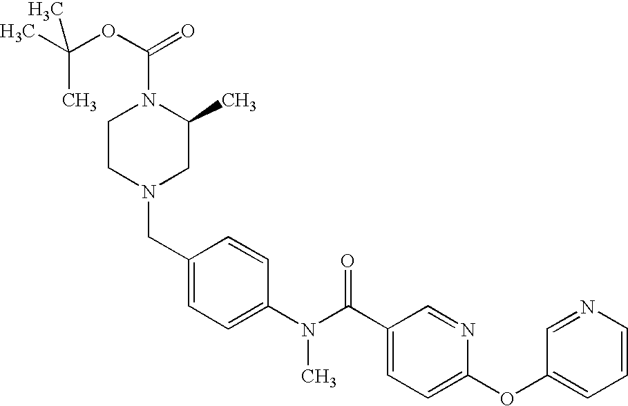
CC(OC(=O)N1CCN(CC2=CC=C(N(C(C3=CC=C(OC4=CC=CN=C4)N=C3)=O)C)C=C2)CC1C)(C)C
